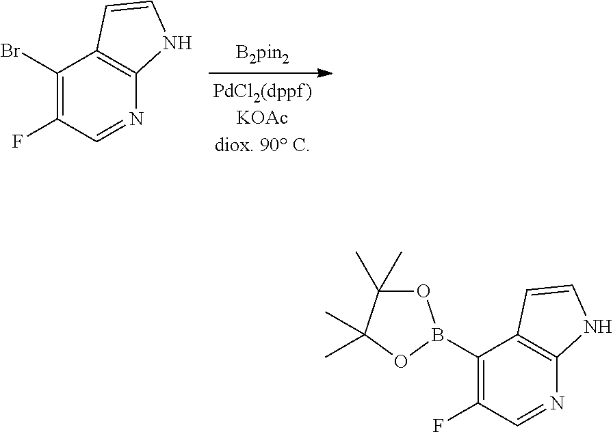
C1(Br)=C(F)C=NC2=C1C=CN2.C1(B2OC(C)(C)C(C)(C)O2)=C(F)C=NC2=C1C=CN2
